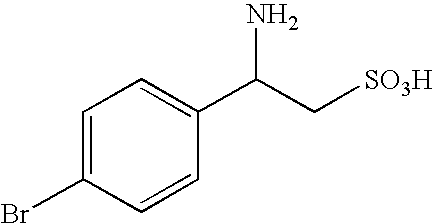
C1=C(C(C[SO3H])N)C=CC(Br)=C1
